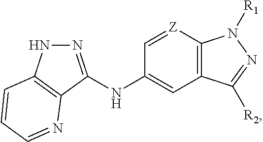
C12=C([Z]=CC(NC3=NNC4=C3N=CC=C4)=C1)N([R1])N=C2[R2]
